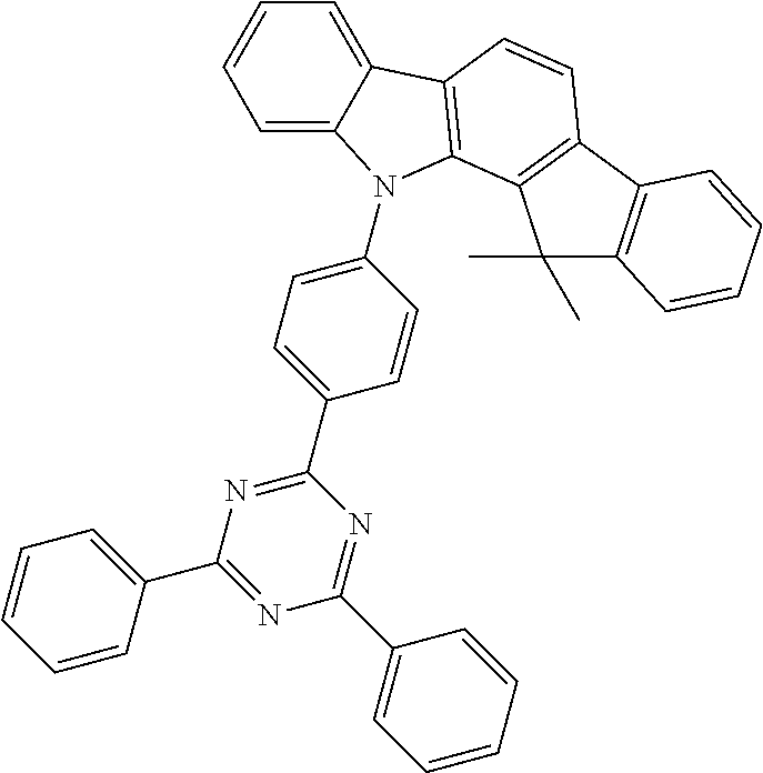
C1=C2C(=CC=C1)C1=C(N2C2=CC=C(C3=NC(C4=CC=CC=C4)=NC(C4=CC=CC=C4)=N3)C=C2)C2=C(C=C1)C1=C(C2(C)C)C=CC=C1
